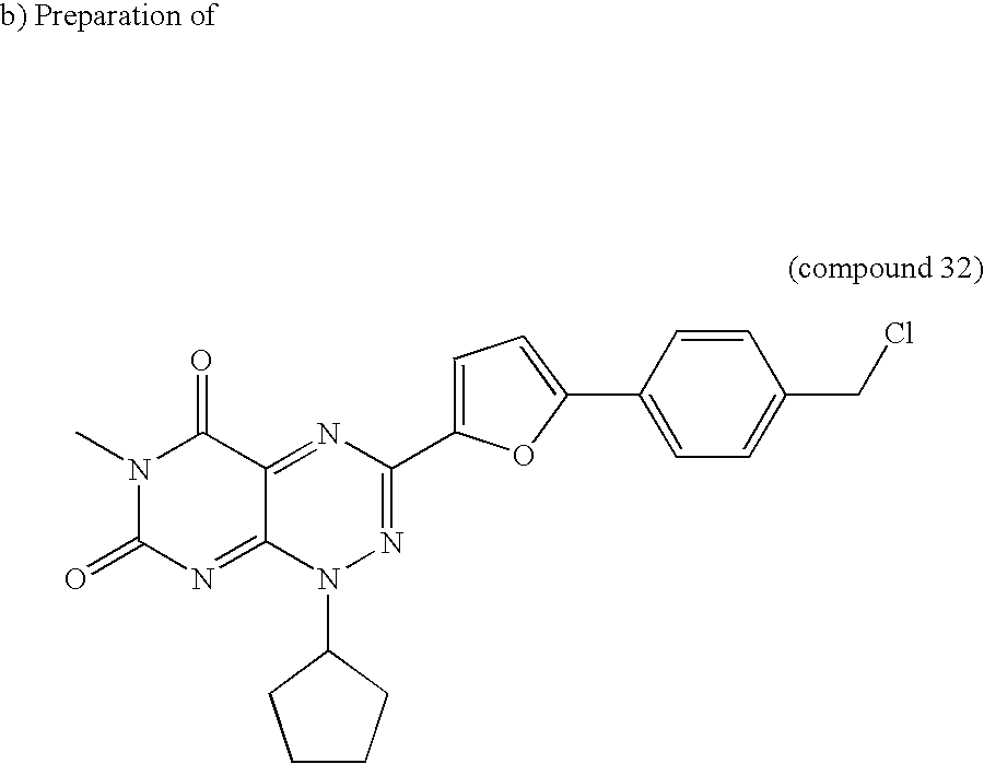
N1=C2C(=NC(=O)N(C)C2=O)N(C2CCCC2)N=C1C1=CC=C(C2=CC=C(CCl)C=C2)O1
